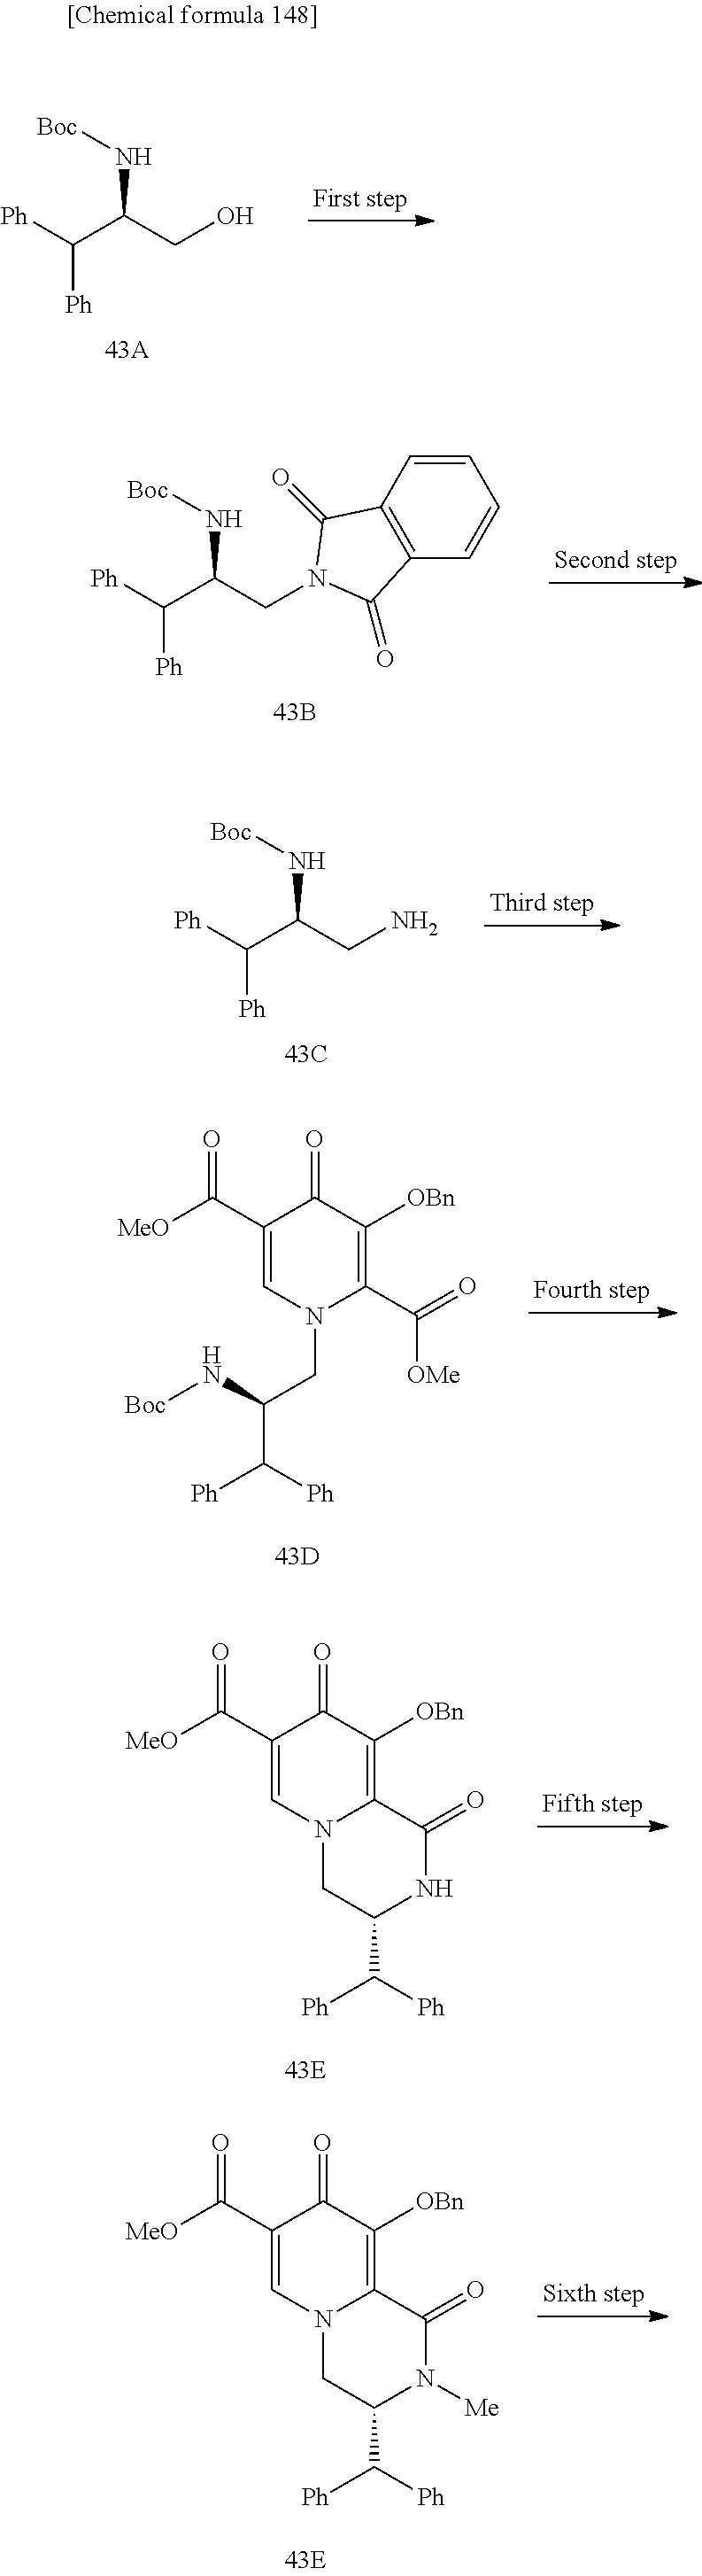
[Ph]C(C(CO)N[Boc])[Ph].[Ph]C(C(CN1C(=O)C2=C(C=CC=C2)C1=O)N[Boc])[Ph].[Ph]C(C(CN)N[Boc])[Ph].O=C(C1=CN(CC(N[Boc])C([Ph])[Ph])C(C([OMe])=O)=C([OBn])C1=O)[MeO].O=C(C1=CN2C(=C([OBn])C1=O)C(=O)NC(C([Ph])[Ph])C2)[MeO].O=C(C1=CN2C(=C([OBn])C1=O)C(=O)N([Me])C(C([Ph])[Ph])C2)[MeO]
